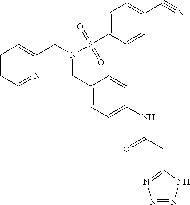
C1=CC=NC(CN(S(C2=CC=C(C#N)C=C2)(=O)=O)CC2=CC=C(NC(CC3=NN=NN3)=O)C=C2)=C1
